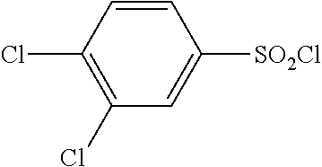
C1(Cl)=C(Cl)C=CC([SO2Cl])=C1
